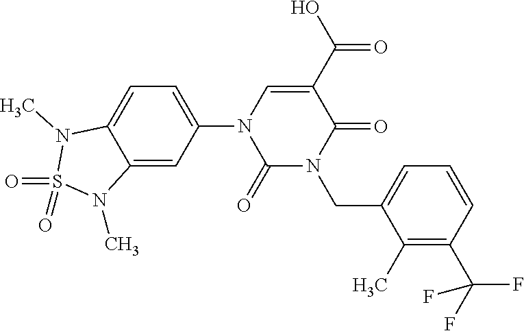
C1=C(N2C(=O)N(CC3=CC=CC(C(F)(F)F)=C3C)C(=O)C(C(O)=O)=C2)C=C2C(=C1)N(C)S(=O)(=O)N2C
